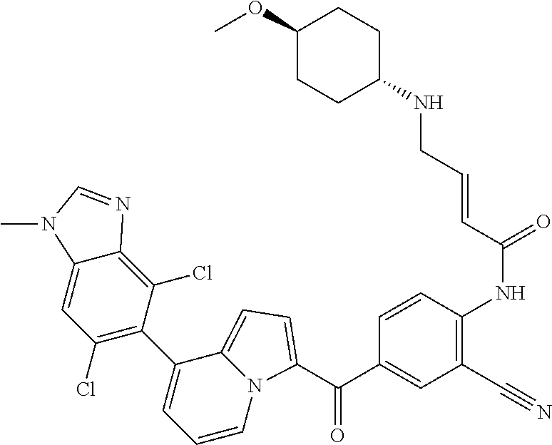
C(C1=CC(C#N)=C(NC(=O)C=CCNC2CCC(OC)CC2)C=C1)(=O)C1=CC=C2N1C=CC=C2C1=C(Cl)C=C2C(=C1Cl)N=CN2C
